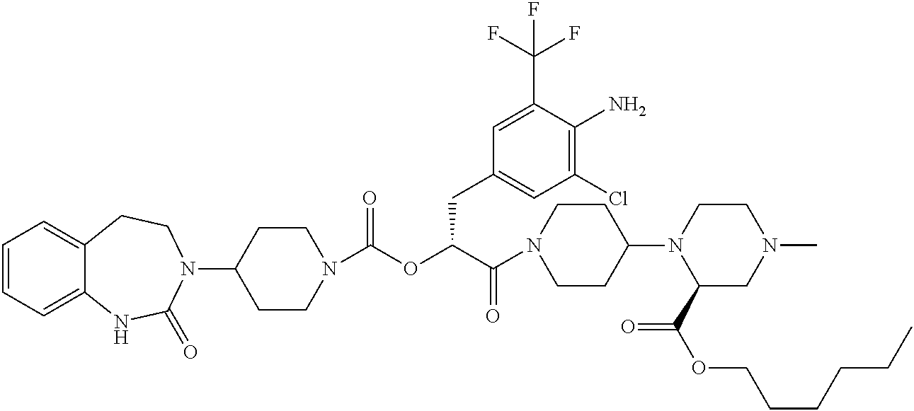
C1=CC=C2C(=C1)CCN(C1CCN(C(OC(C(N3CCC(N4C(C(OCCCCCC)=O)CN(C)CC4)CC3)=O)CC3=CC(Cl)=C(N)C(C(F)(F)F)=C3)=O)CC1)C(=O)N2
